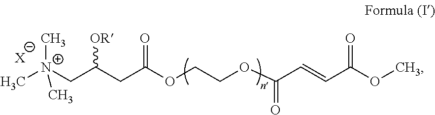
C[N+](CC(CC(OCCOC(C=CC(OC)=O)=O)=O)[OR])(C)C.[X]
